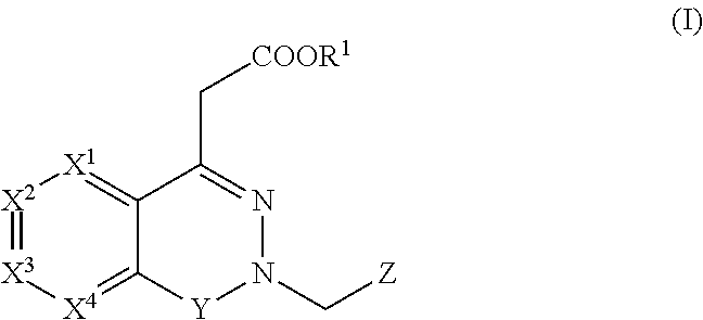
C12=[X1][X2]=[X3][X4]=C1[Y]N(C[Z])N=C2C[COOR1]
